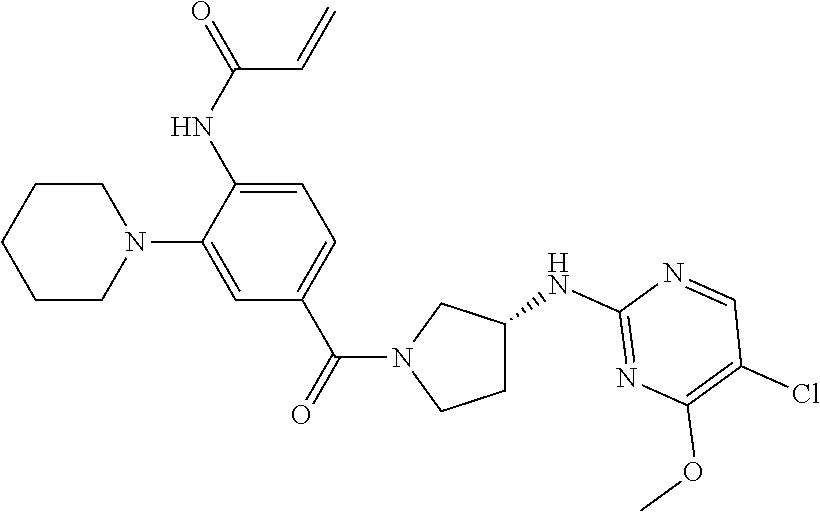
C1=C(NC(=O)C=C)C(N2CCCCC2)=CC(C(=O)N2CCC(NC3=NC(OC)=C(Cl)C=N3)C2)=C1
